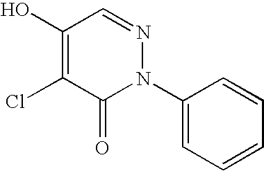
C1(O)=C(Cl)C(=O)N(C2=CC=CC=C2)N=C1
